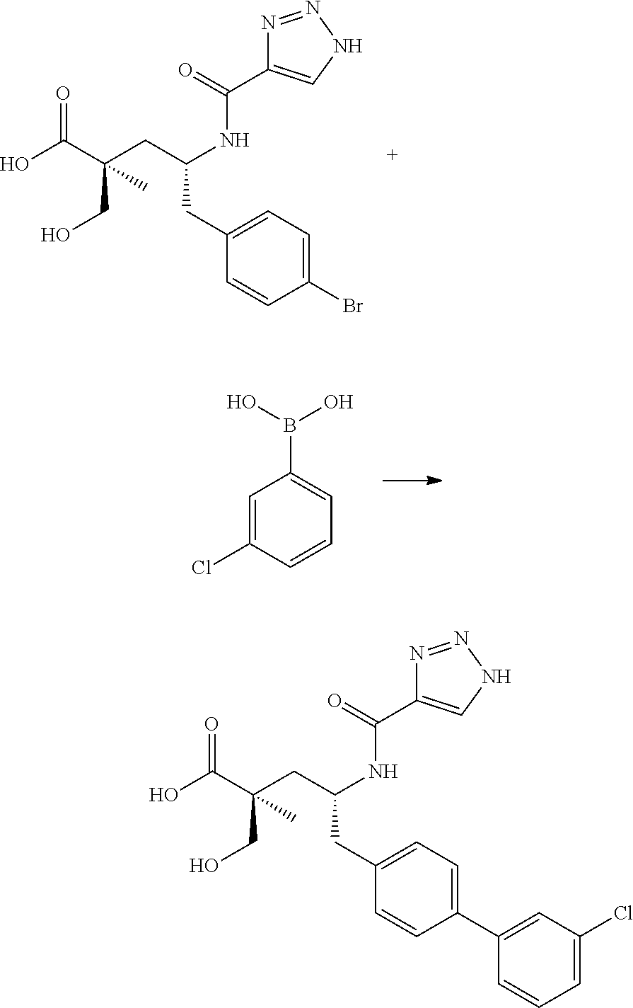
BrC1=CC=C(CC(CC(C(O)=O)(CO)C)NC(C2=CNN=N2)=O)C=C1.C1=C(Cl)C=CC=C1B(O)O.C1=CC=C(Cl)C=C1C1=CC=C(CC(CC(C(O)=O)(CO)C)NC(C2=CNN=N2)=O)C=C1
